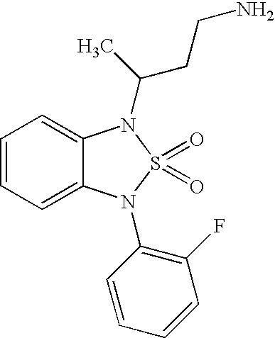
C1=CC=C2C(=C1)N(C(CCN)C)S(=O)(=O)N2C1=C(F)C=CC=C1
